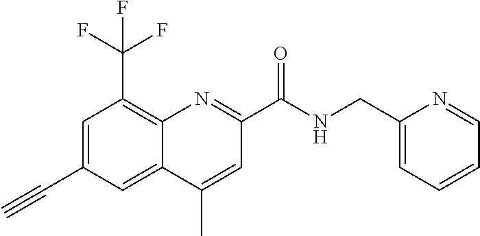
C12=C(C(F)(F)F)C=C(C#C)C=C1C(C)=CC(C(NCC1=CC=CC=N1)=O)=N2
